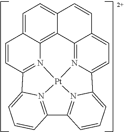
C1=C2C3=C4C(=C1)C=CC1=CC=C5N(=C41)[Pt]14N3=C(C=C2)C2=CC=CC(=N12)C1=N4C5=CC=C1
